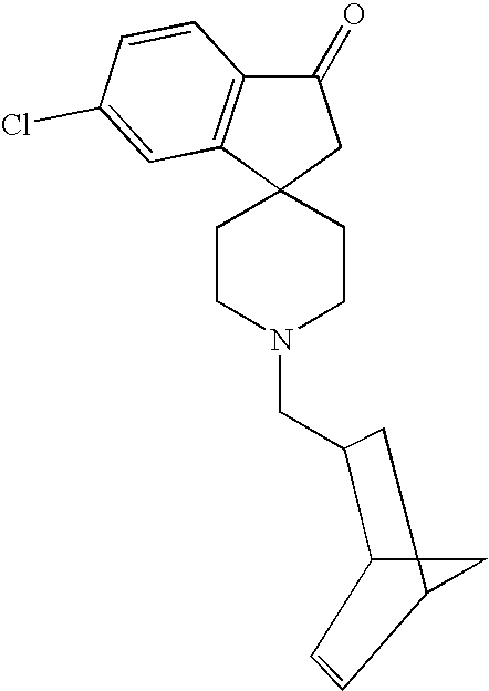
C12(CC(=O)C3=C1C=C(Cl)C=C3)CCN(CC1C3C4(C(C=C3)C4)C1)CC2
